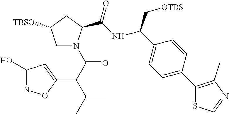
C1N(C(C(C(C)C)C2=CC(O)=NO2)=O)C(C(NC(C2=CC=C(C3=C(C)N=CS3)C=C2)C[OTBS])=O)CC1[TBSO]
